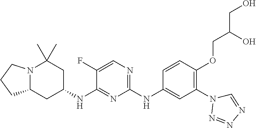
N12C(CC(NC3=NC(NC4=CC(N5N=NN=C5)=C(OCC(CO)O)C=C4)=NC=C3F)CC1(C)C)CCC2
